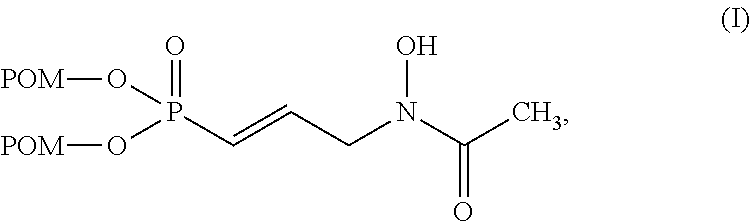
P(C=CCN(C(C)=O)O)(=O)(O[POM])O[POM]
